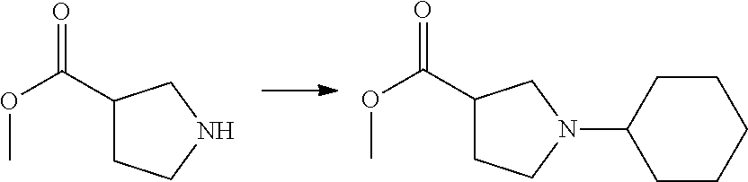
C1(C(OC)=O)CCNC1.C1(C(OC)=O)CCN(C2CCCCC2)C1
